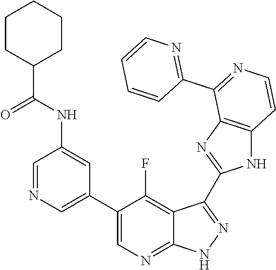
C1=NC=C(C2=CN=C3C(=C2F)C(C2=NC4=C(N2)C=CN=C4C2=NC=CC=C2)=N[N H]3)C=C1NC(C1CCCCC1)=O
